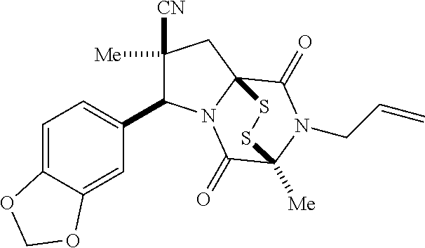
C1([Me])([CN])C(C2=CC=C3C(=C2)OCO3)N2C3(C1)C(=O)N(CC=C)C([Me])(C2=O)SS3
